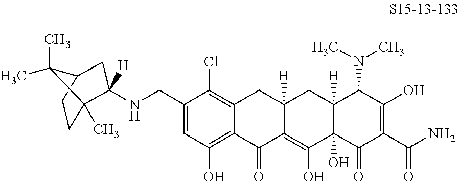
C1(CNC2([H])C3(C)CCC(C2)C3(C)C)=CC(O)=C2C(=C1Cl)CC1([H])C(=C(O)C3(O)C([H])(C1)C(N(C)C)C(O)=C(C(N)=O)C3=O)C2=O
